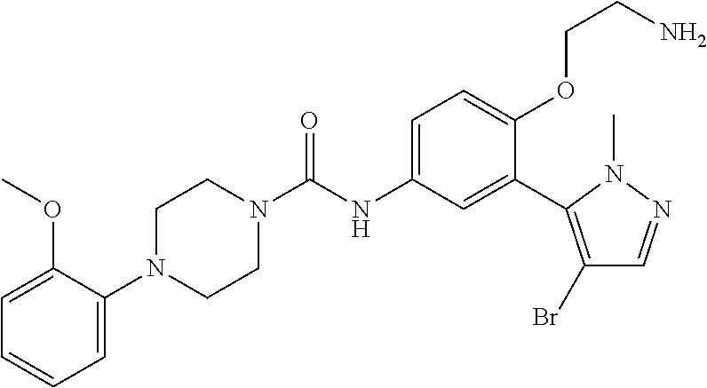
C1N(C2=CC=CC=C2OC)CCN(C(=O)NC2=CC=C(OCCN)C(C3=C(Br)C=NN3C)=C2)C1
